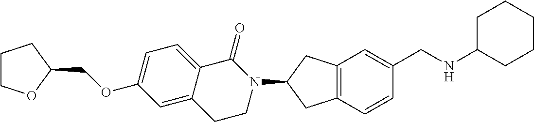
C1COC(COC2=CC=C3C(=C2)CCN(C2CC4=C(C2)C=C(CNC2CCCCC2)C=C4)C3=O)C1
